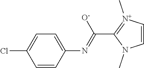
C1=CN(C)C(C(=NC2=CC=C(Cl)C=C2)[O-])=[N+]1C
